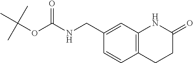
C(NC(OC(C)(C)C)=O)C1=CC2=C(C=C1)CCC(=O)N2
